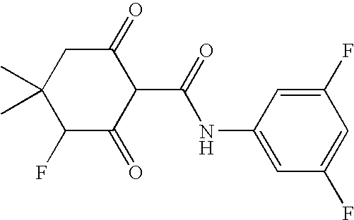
C1(F)C(=O)C(C(=O)NC2=CC(F)=CC(F)=C2)C(=O)CC1(C)C
